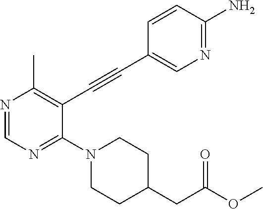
N1=CN=C(N2CCC(CC(OC)=O)CC2)C(C#CC2=CN=C(N)C=C2)=C1C
